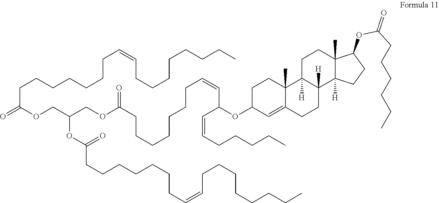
C(C(OCC(COC(CCCCCCCC=CC(C=CCCCCC)OC1C=C2CCC3([H])C([H])(C2(C)CC1)CCC1(C)C3([H])CCC1OC(CCCCCC)=O)=O)OC(CCCCCCCC=CCCCCCCCC)=O)=O)CCCCCCC=CCCCCCCCC
